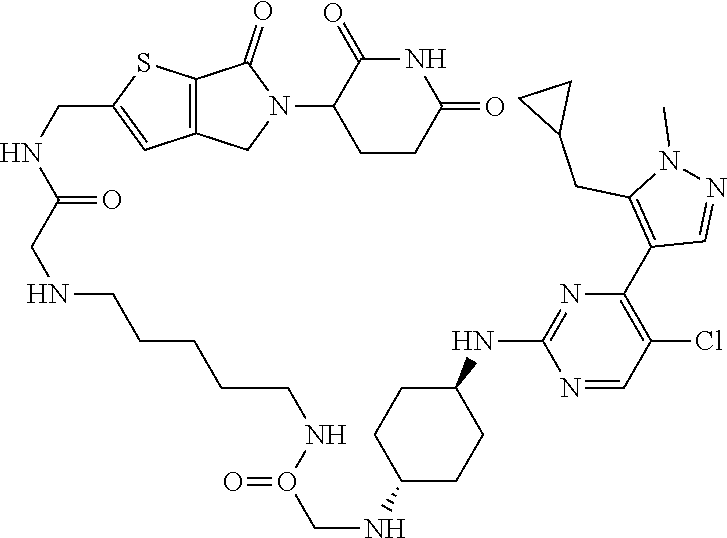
C1CC(=O)NC(=O)C1N1C(=O)C2=C(C1)C=C(CNC(CNCCCCCNO(=O)CNC1CCC(NC3=NC(C4=C(CC5CC5)N(C)N=C4)=C(Cl)C=N3)CC1)=O)S2
